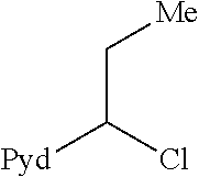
C(C([Pyd])Cl)[Me]
